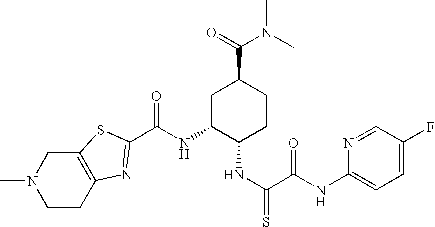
C(NC1C(NC(=S)C(NC2=CC=C(F)C=N2)=O)CCC(C(=O)N(C)C)C1)(=O)C1=NC2=C(CN(C)CC2)S1
